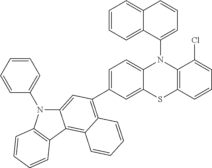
C1=C(C2=C3C(=C4C(=C2)N(C2=CC=CC=C2)C2=C4C=CC=C2)C=CC=C3)C=C2C(=C1)N(C1=CC=CC3=CC=CC=C13)C1=C(C=CC=C1Cl)S2
